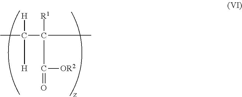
C(C([R1])(C(=O)[OR2])C)([H])([H])C
